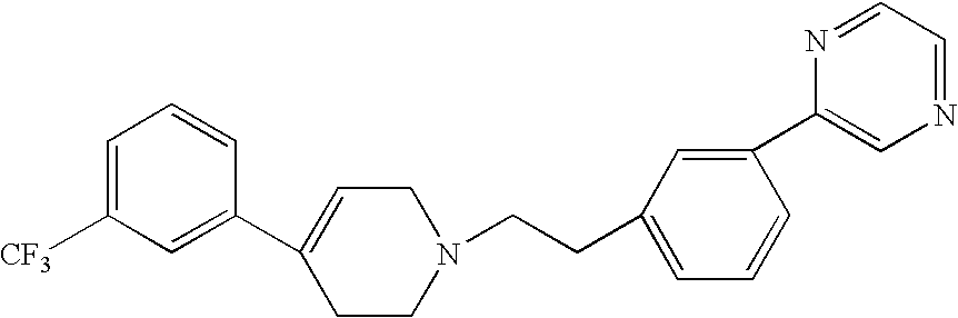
C1=C([CF3])C=C(C2=CCN(CCC3=CC=CC(C4=CN=CC=N4)=C3)CC2)C=C1
